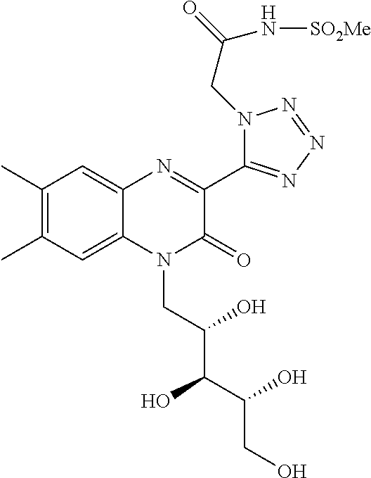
C1(C)=C(C)C=C2C(=C1)N=C(C1=NN=NN1CC(=O)N[SO2Me])C(=O)N2CC(C(C(CO)O)O)O
